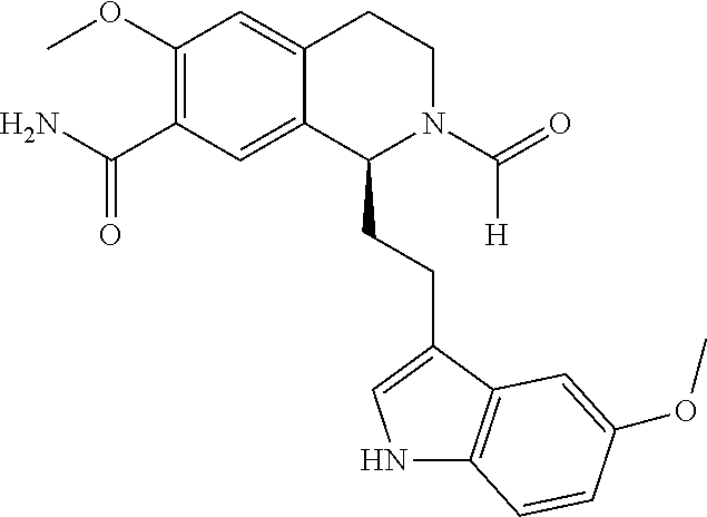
C(C1=C(OC)C=C2C(=C1)C(CCC1=CNC3=C1C=C(OC)C=C3)N(C(=O)[H])CC2)(=O)N
